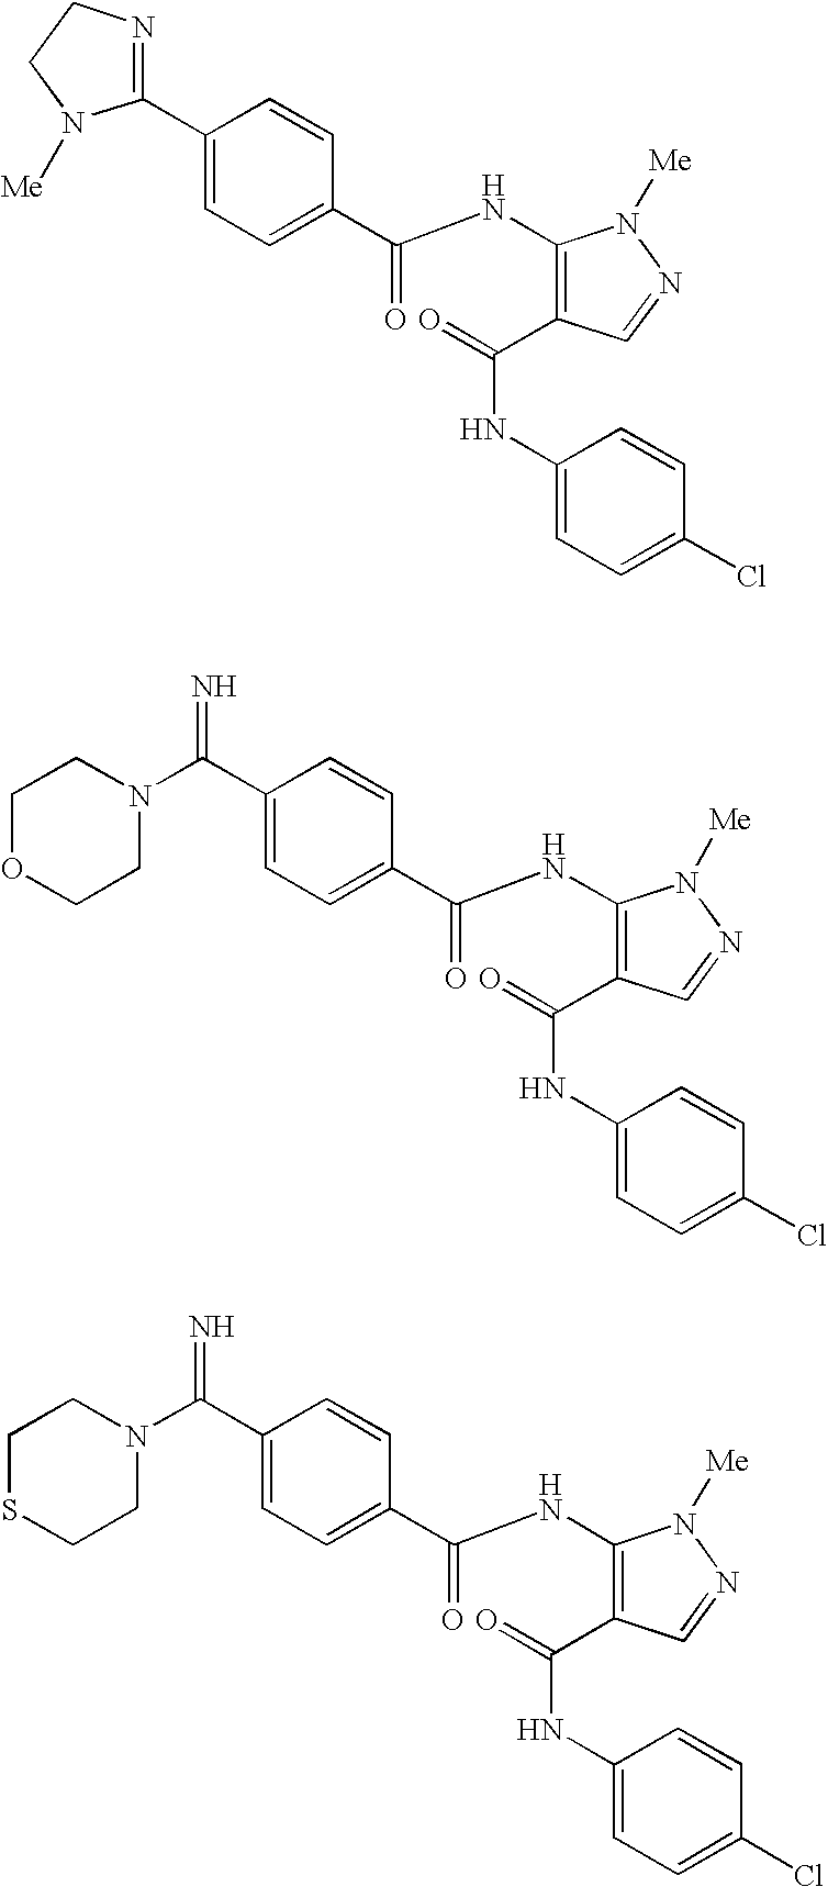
C(C1=CC=C(C(NC2=C(C(NC3=CC=C(Cl)C=C3)=O)C=NN2[Me])=O)C=C1)(=N)N1CCSCC1.C(C1=CC=C(C(NC2=C(C(NC3=CC=C(Cl)C=C3)=O)C=NN2[Me])=O)C=C1)(=N)N1CCOCC1.C1(C2=CC=C(C(NC3=C(C(NC4=CC=C(Cl)C=C4)=O)C=NN3[Me])=O)C=C2)=NCCN1[Me]
